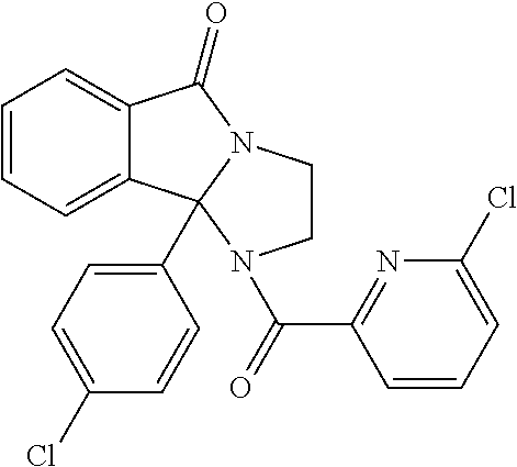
C1=CC=C2C(=C1)C(=O)N1CCN(C(C3=NC(Cl)=CC=C3)=O)C21C1=CC=C(Cl)C=C1
